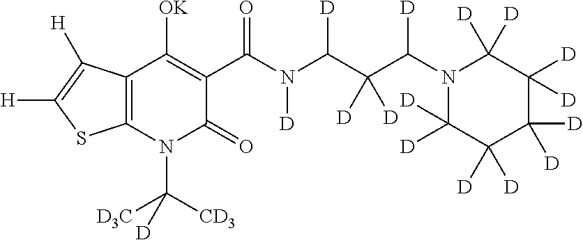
C12=C(N(C([CD3])([D3C])[D])C(=O)C(C(N(C(C(C(N3C([D])([D])C([D])([D])C([D])([D])C([D])([D])C3([D])[D])[D])([D])[D])[D])[D])=O)=C1[OK])SC([H])=C2[H]
